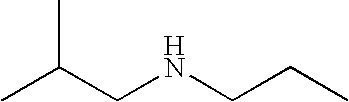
CC(CNCCC)C
